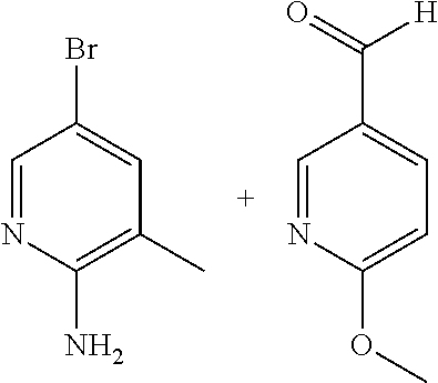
C1=NC(N)=C(C)C=C1Br.C1=NC(OC)=CC=C1C(=O)[H]
